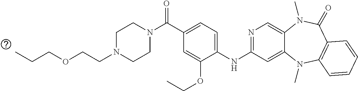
N1(C(C2=CC=C(NC3=NC=C4C(=C3)N(C)C3=C(C(=O)N4C)C=CC=C3)C(OCC)=C2)=O)CCN(CCOCCC)CC1
